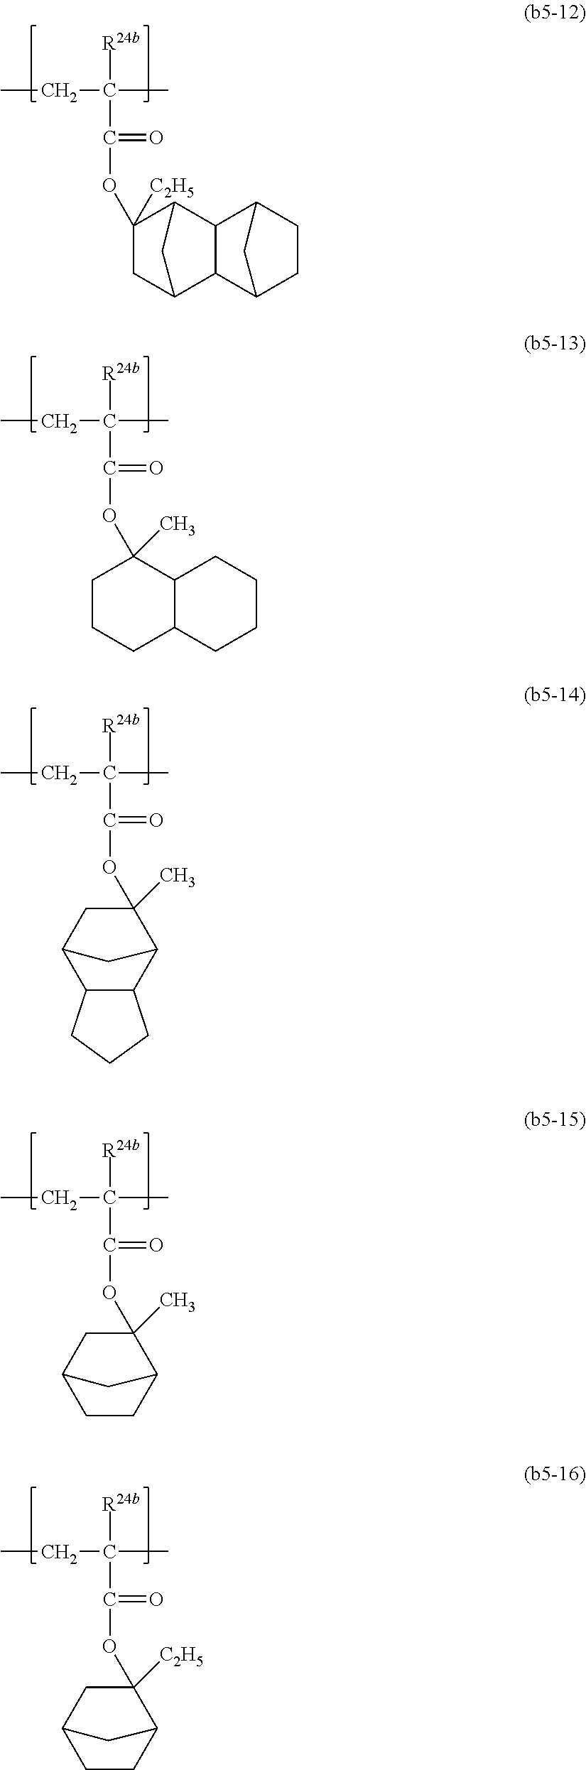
CCC(C)([R24b])C(=O)OC1([C2H5])CC2C3C(C1C2)C1CCC3C1.CCC(C)([R24b])C(=O)OC1(C)CCCC2C1CCCC2.CCC(C)([R24b])C(=O)OC1(C)CC2C3C(C1C2)CCC3.CCC(C)([R24b])C(=O)OC1(C)CC2CCC1C2.CCC(C)([R24b])C(=O)OC1([C2H5])CC2CCC1C2
